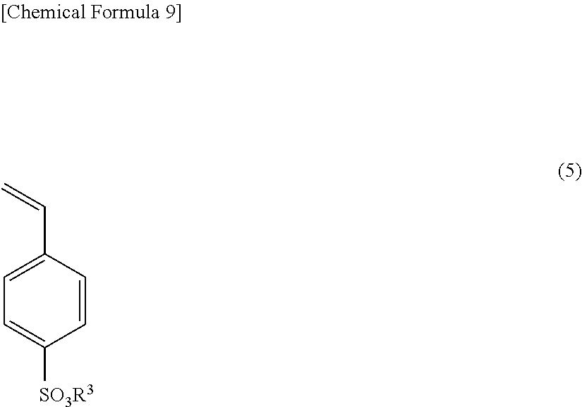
C1=CC(C=C)=CC=C1[SO3R3]
